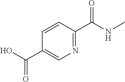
N1=C(C(NC)=O)C=CC(C(O)=O)=C1
